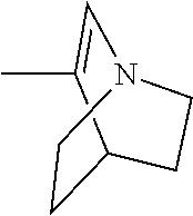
C1=C(C)C2CCN1CC2
